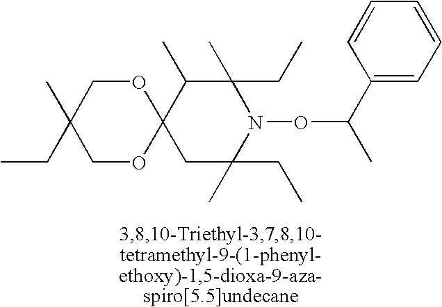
C12(C(C)C(C)(CC)N(OC(C)C3=CC=CC=C3)C(C)(CC)C1)OCC(C)(CC)CO2
